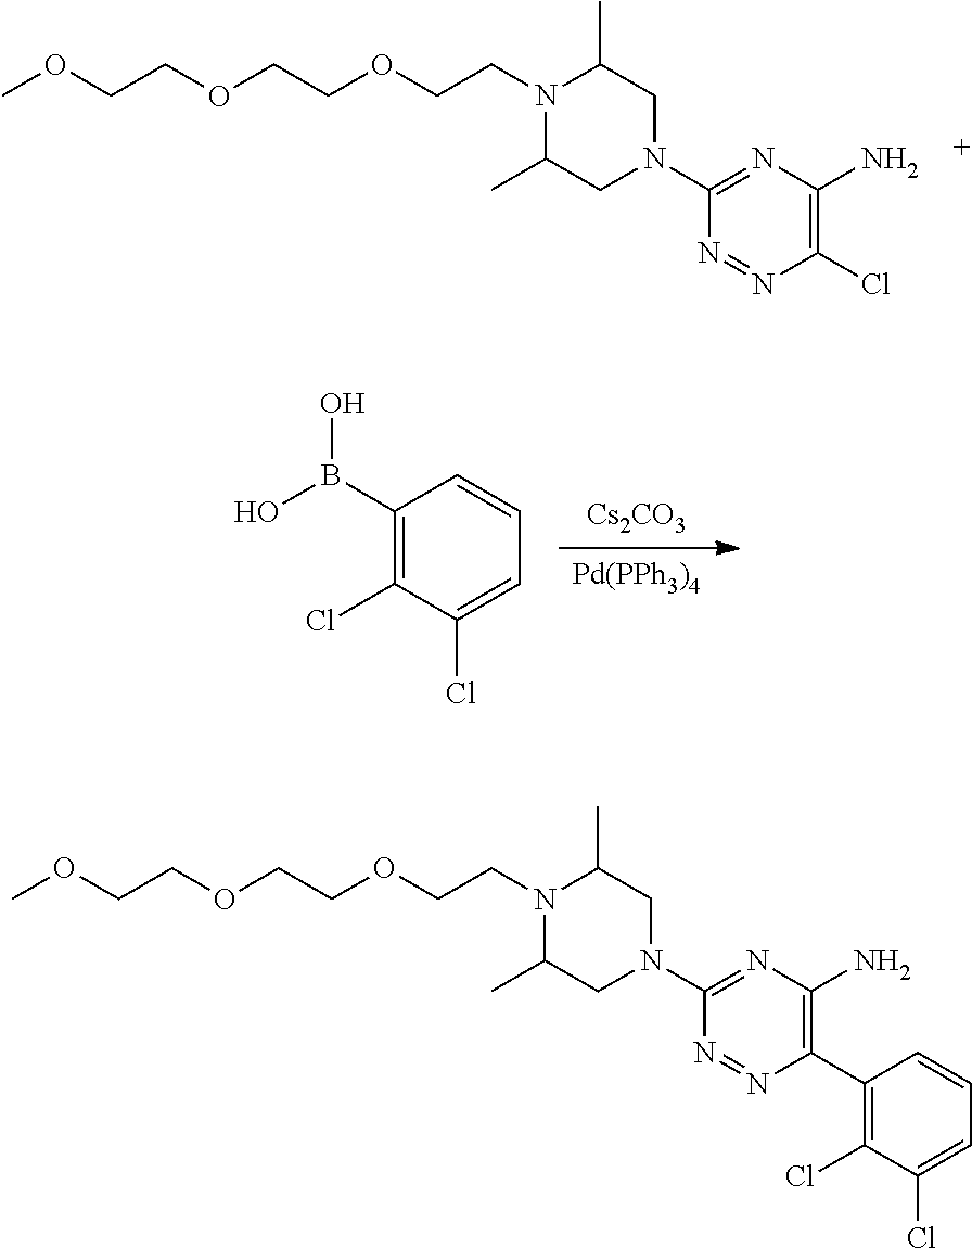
N1=NC(Cl)=C(N)N=C1N1CC(C)N(CCOCCOCCOC)C(C)C1.[Cs2CO3].[Pd(PPh3)4].C1(B(O)O)=C(Cl)C(Cl)=CC=C1.N1=NC(C2=C(Cl)C(Cl)=CC=C2)=C(N)N=C1N1CC(C)N(CCOCCOCCOC)C(C)C1
